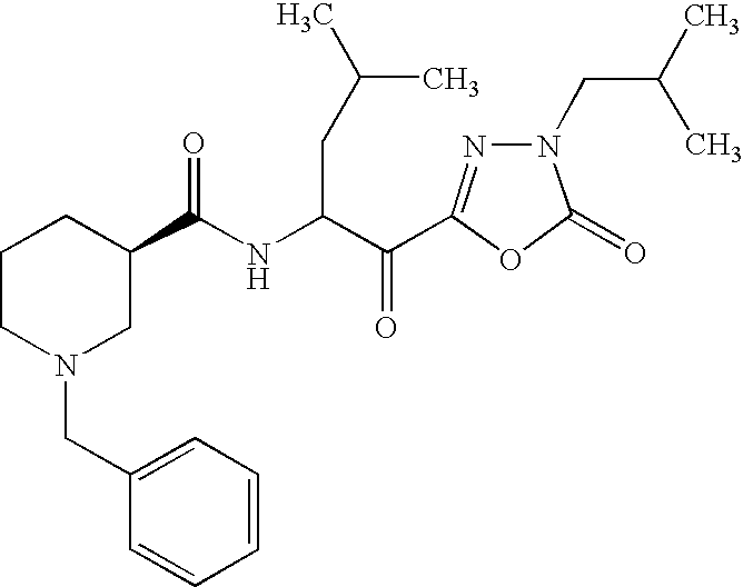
C1(C(NC(C(=O)C2=NN(CC(C)C)C(=O)O2)CC(C)C)=O)CCCN(CC2=CC=CC=C2)C1
